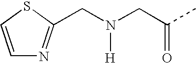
C(N(CC(C)=O)[H])C1=NC=CS1
